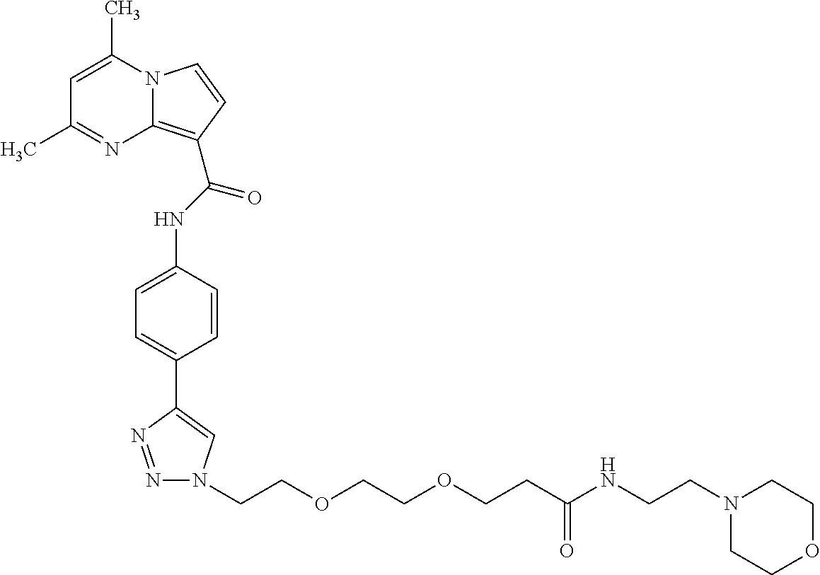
C1=C(C)N2C(=C(C(NC3=CC=C(C4=CN(CCOCCOCCC(=O)NCCN5CCOCC5)N=N4)C=C3)=O)C=C2)N=C1C
